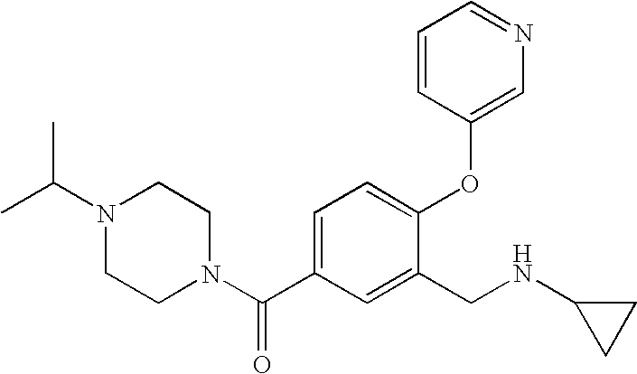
C1=C(C(N2CCN(C(C)C)CC2)=O)C=C(CNC2CC2)C(OC2=CN=CC=C2)=C1
